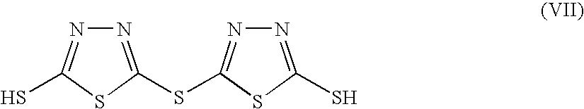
N1=C(SC2=NN=C(S)S2)SC(S)=N1
